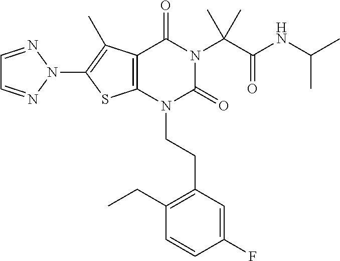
C12=C(N(CCC3=C(CC)C=CC(F)=C3)C(=O)N(C(C(NC(C)C)=O)(C)C)C1=O)SC(N1N=CC=N1)=C2C
